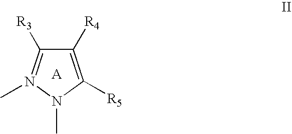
C1([R4])=C([R5])N(C)N(C)=C1[R3]
